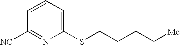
C1=CC=C(SCCCC[Me])N=C1[NC]
